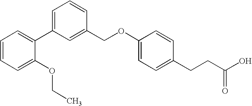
C1=CC=C(OCC)C(C2=CC=CC(COC3=CC=C(CCC(O)=O)C=C3)=C2)=C1
